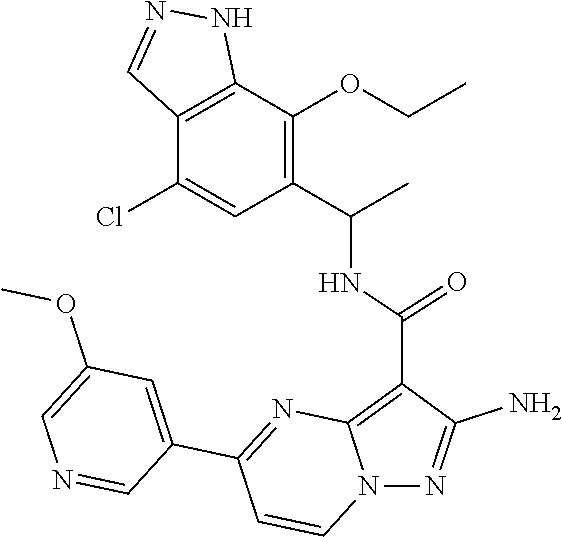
C1(C(C)NC(C2=C3N(N=C2N)C=CC(C2=CC(OC)=CN=C2)=N3)=O)=C(OCC)C2=C(C(Cl)=C1)C=NN2
